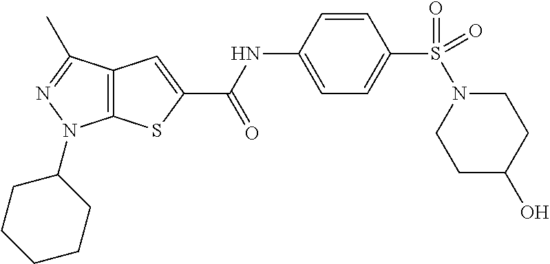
C1=C(NC(=O)C2=CC3=C(S2)N(C2CCCCC2)N=C3C)C=CC(S(=O)(N2CCC(O)CC2)=O)=C1
